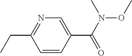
C1=CC(C(N(OC)C)=O)=CN=C1CC
